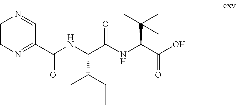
N(C(C(NC(C(=O)O)C(C)(C)C)=O)C(CC)C)C(C1=NC=CN=C1)=O
